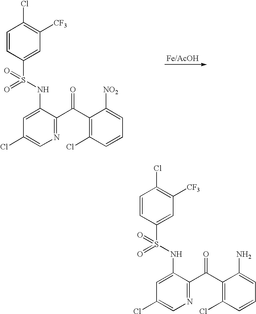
C1(Cl)=CN=C(C(C2=C(Cl)C=CC=C2[NO2])=O)C(NS(=O)(=O)C2=CC([CF3])=C(Cl)C=C2)=C1.C1(Cl)=CN=C(C(C2=C(Cl)C=CC=C2N)=O)C(NS(=O)(=O)C2=CC([CF3])=C(Cl)C=C2)=C1
